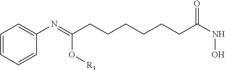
C1=CC=C(N=C(CCCCCCC(NO)=O)O[R1])C=C1
